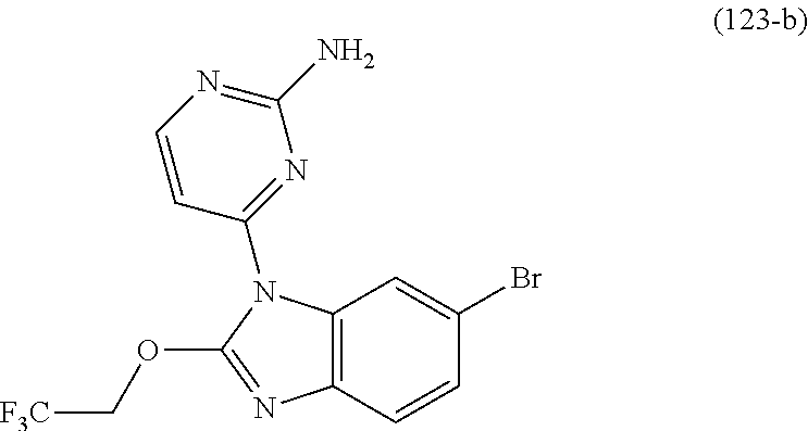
C12=C(C=CC(Br)=C1)N=C(OC[F3C])N2C1=NC(N)=NC=C1
